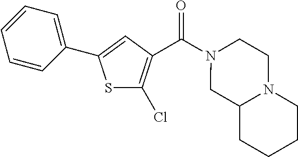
S1C(Cl)=C(C(N2CC3N(CC2)CCCC3)=O)C=C1C1=CC=CC=C1
